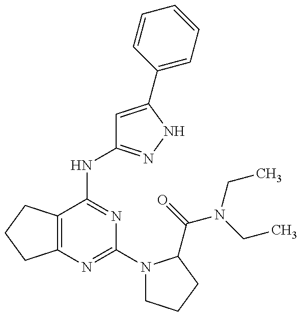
C12=C(C(NC3=NNC(C4=CC=CC=C4)=C3)=NC(N3CCCC3C(=O)N(CC)CC)=N1)CCC2
